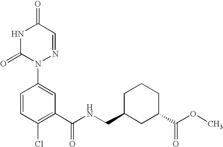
N(C(C1=C(Cl)C=CC(N2N=CC(=O)NC2=O)=C1)=O)CC1CC(C(=O)OC)CCC1
